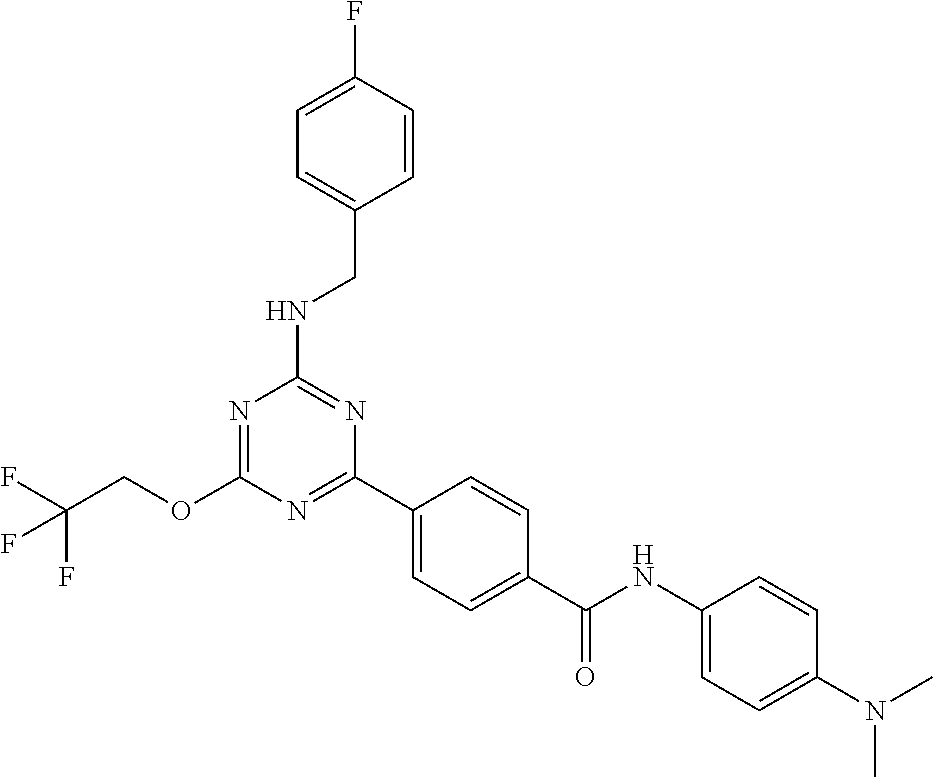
O(C1=NC(NCC2=CC=C(F)C=C2)=NC(C2=CC=C(C(NC3=CC=C(N(C)C)C=C3)=O)C=C2)=N1)CC(F)(F)F
